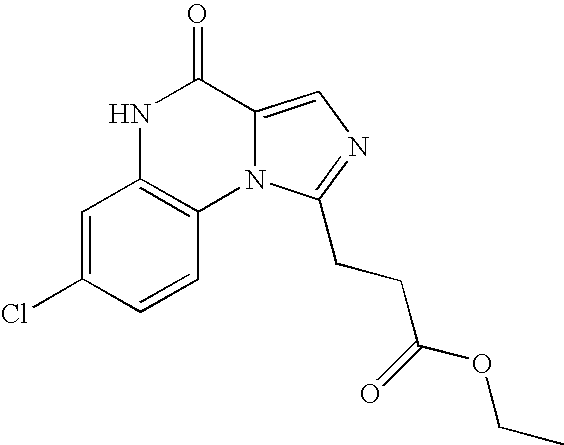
N1C2=C(N3C(=CN=C3CCC(=O)OCC)C1=O)C=CC(Cl)=C2
